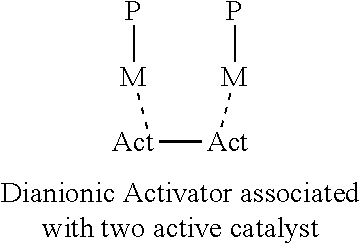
P[M][Act][Act][M]P
